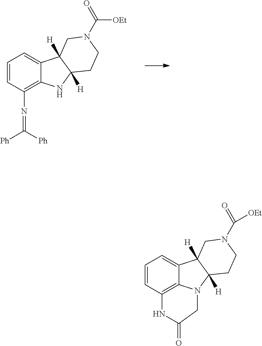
C1=CC2=C3C(=C1)C1([H])C([H])(N3CC(=O)N2)CCN(C(=O)[OEt])C1.C1=CC(N=C([Ph])[Ph])=C2C(=C1)C1([H])C([H])(N2)CCN(C([OEt])=O)C1
